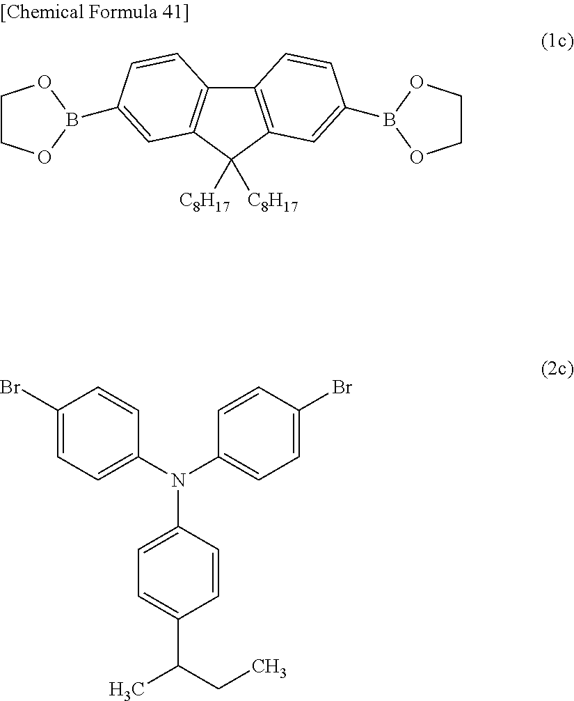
N(C1=CC=C(C(CC)C)C=C1)(C1=CC=C(Br)C=C1)C1=CC=C(Br)C=C1.C12=C(C=C(B3OCCO3)C=C1)C([C8H17])([C8H17])C1=C2C=CC(B2OCCO2)=C1
